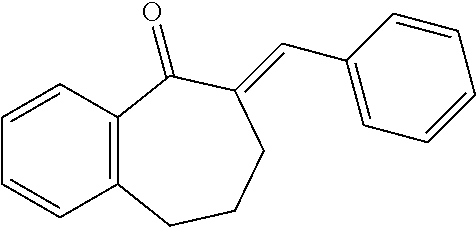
C1=CC2=C(C=C1)CCCC(=CC1=CC=CC=C1)C2=O
